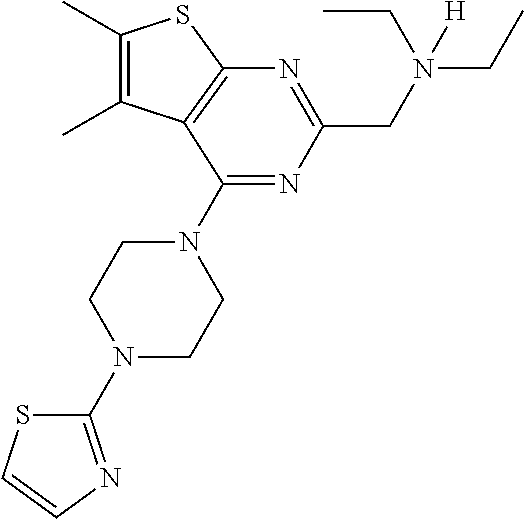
C1(C)=C(C)C2=C(S1)N=C(CN(CC)(CC)[H])N=C2N1CCN(C2=NC=CS2)CC1
